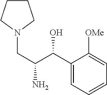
NC(CN1CCCC1)C(O)C1=CC=CC=C1[OMe]
